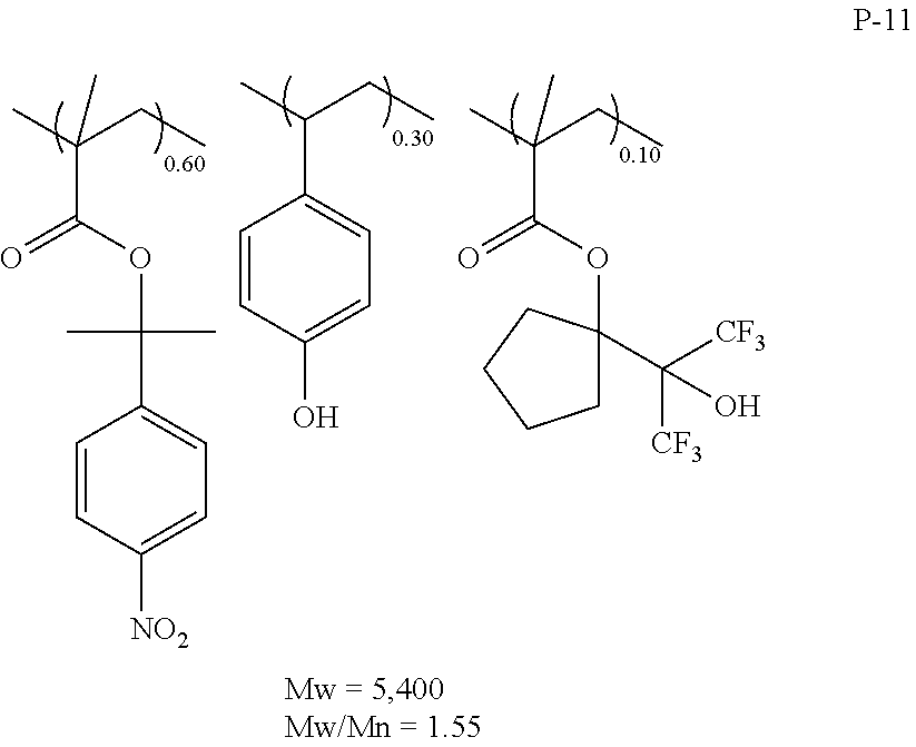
C1=CC([NO2])=CC=C1C(C)(C)OC(C(C)(CC)C)=O.C1(C(C)CC)=CC=C(O)C=C1.C(C(C)(CC)C)(OC1(C([CF3])([CF3])O)CCCC1)=O
